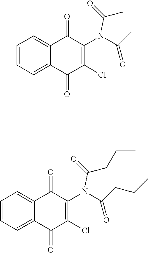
C1=CC=C2C(=C1)C(=O)C(N(C(=O)CCC)C(CCC)=O)=C(Cl)C2=O.C1=CC=C2C(=C1)C(=O)C(N(C(=O)C)C(C)=O)=C(Cl)C2=O
